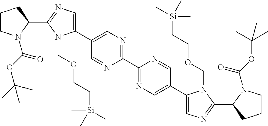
C1CN(C(OC(C)(C)C)=O)C(C2=NC=C(C3=CN=C(C4=NC=C(C5=CN=C(C6CCCN6C(=O)OC(C)(C)C)N5COCC[Si](C)(C)C)C=N4)N=C3)N2COCC[Si](C)(C)C)C1
